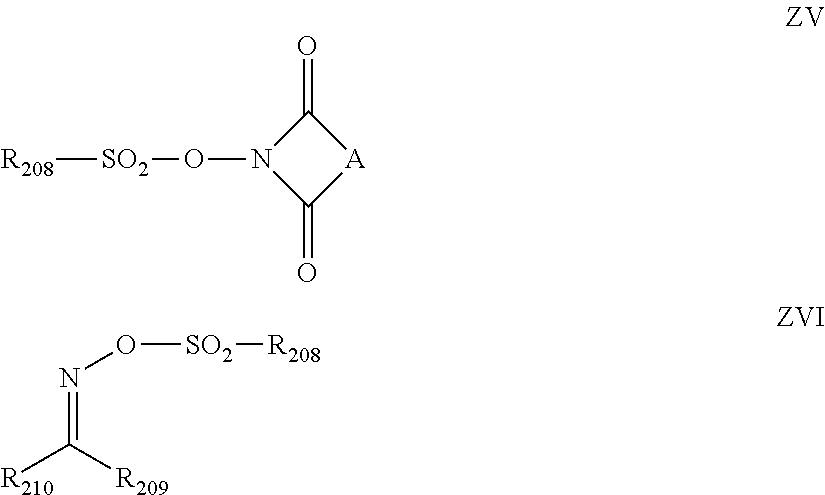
[R208][SO2]ON1C(=O)[A]C1=O.N(=C([R210])[R209])O[SO2][R208]
